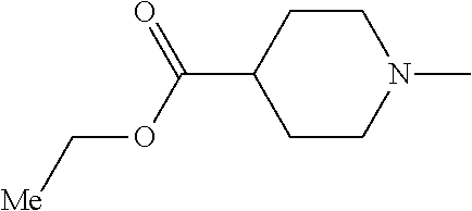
[Me]COC(C1CCN(C)CC1)=O
